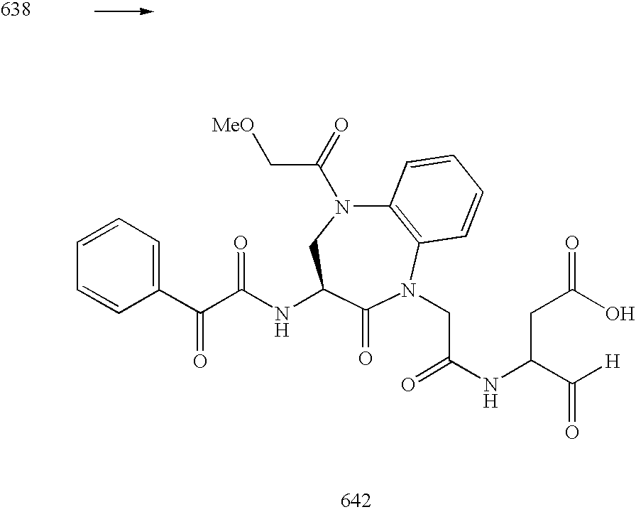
C12=C(N(CC(=O)NC(C([H])=O)CC(=O)O)C(=O)C(NC(C(C3=CC=CC=C3)=O)=O)CN1C(=O)C[MeO])C=CC=C2
